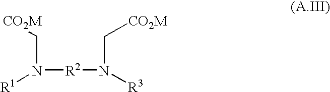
[R1]N([R2]N([R3])C[CO2M])C[CO2M]
